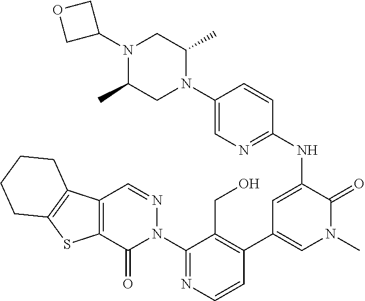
C12=C(C(=O)N(C3=NC=CC(C4=CN(C)C(=O)C(NC5=NC=C(N6C(C)CN(C7COC7)C(C)C6)C=C5)=C4)=C3CO)N=C1)SC1=C2CCCC1
